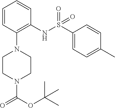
CC(OC(=O)N1CCN(C2=C(NS(=O)(=O)C3=CC=C(C)C=C3)C=CC=C2)CC1)(C)C
